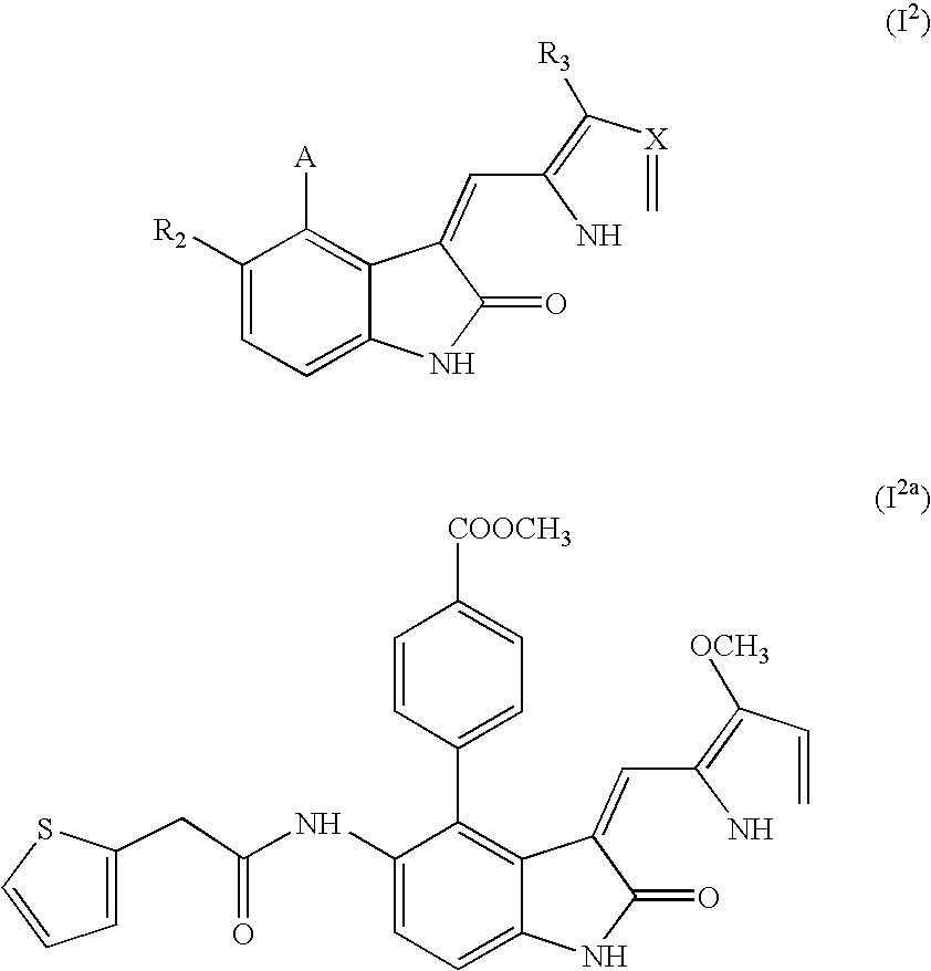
C1([R2])=CC=C2C(=C1[A])C(=CC(N)=C([X]=C)[R3])C(=O)N2.C1(NC(=O)CC2=CC=CS2)=CC=C2C(=C1C1=CC=C([COOCH3])C=C1)C(=CC(N)=C(C=C)[OCH3])C(=O)N2
